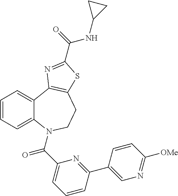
C1=CC=C2C(=C1)C1=C(CCN2C(C2=CC=CC(C3=CN=C([OMe])C=C3)=N2)=O)SC(C(=O)NC2CC2)=N1
